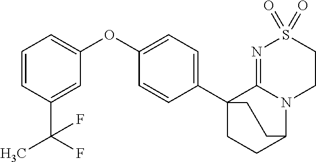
C1=CC(C(C)(F)F)=CC(OC2=CC=C(C34CCC(N5C3=NS(=O)(=O)CC5)CC4)C=C2)=C1
